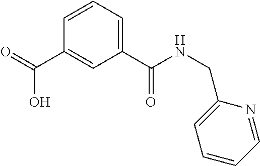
O=C(C1=CC(C(=O)NCC2=CC=CC=N2)=CC=C1)O
